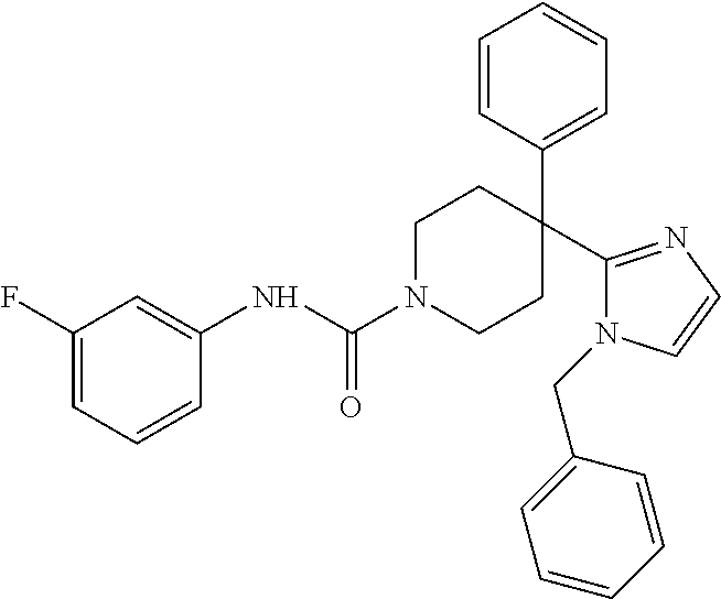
C1(F)=CC=CC(NC(N2CCC(C3=CC=CC=C3)(C3=NC=CN3CC3=CC=CC=C3)CC2)=O)=C1
